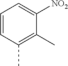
C1=CC(C)=C(C)C([NO2])=C1
